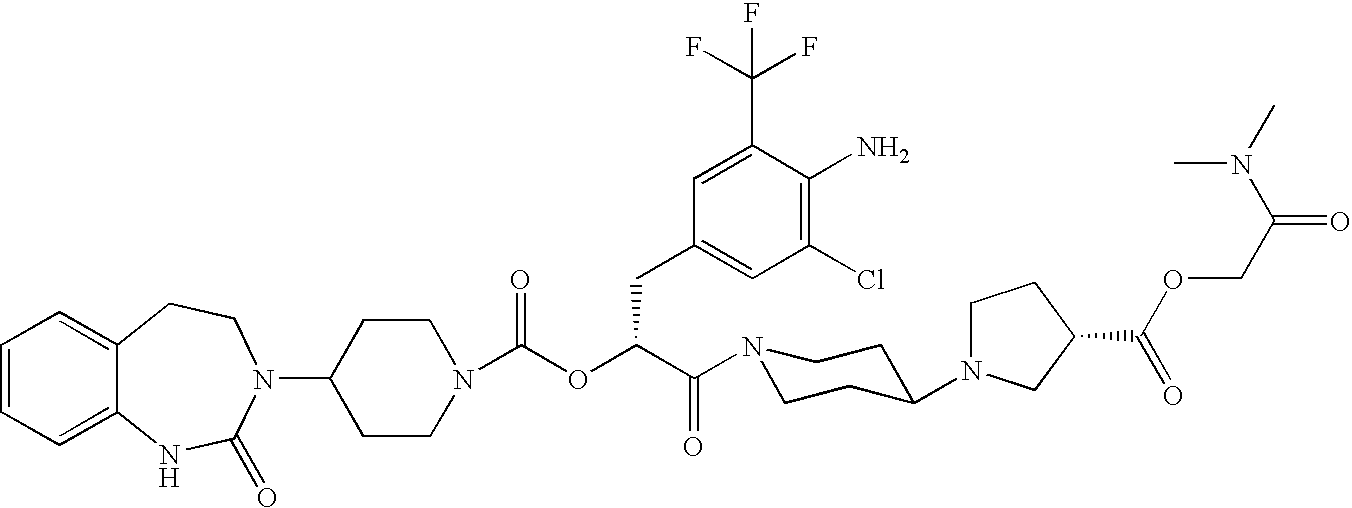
C1(N2C(=O)NC3=CC=CC=C3CC2)CCN(C(OC(C(N2CCC(N3CCC(C(OCC(=O)N(C)C)=O)C3)CC2)=O)CC2=CC(Cl)=C(N)C(C(F)(F)F)=C2)=O)CC1
